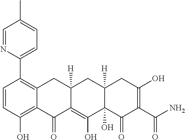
C1=CC(O)=C2C(=C1C1=CC=C(C)C=N1)CC1([H])C(=C(O)C3(O)C([H])(C1)CC(O)=C(C(N)=O)C3=O)C2=O
